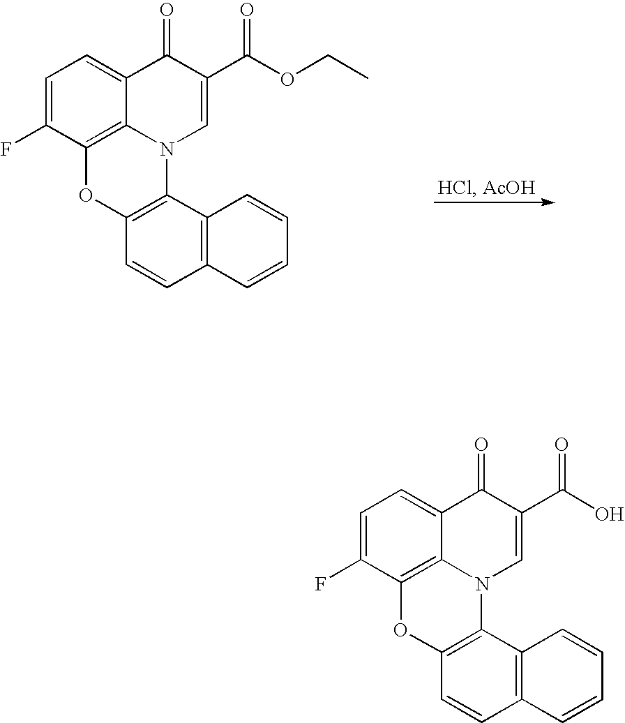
C1=C(F)C2=C3C(=C1)C(=O)C(C(O)=O)=CN3C1=C(O2)C=CC2=C1C=CC=C2.C1=C(F)C2=C3C(=C1)C(=O)C(C(OCC)=O)=CN3C1=C(O2)C=CC2=C1C=CC=C2
